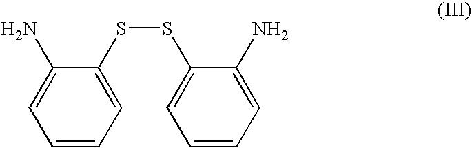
C1=CC=C(SSC2=CC=CC=C2N)C(N)=C1
